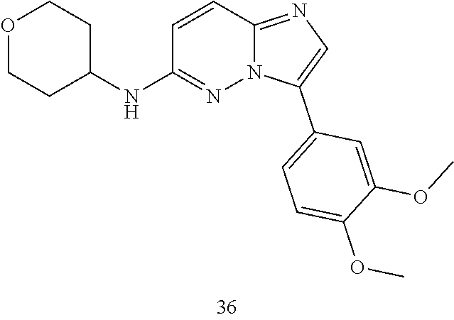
N12C(=NC=C1C1=CC=C(OC)C(OC)=C1)C=CC(NC1CCOCC1)=N2
